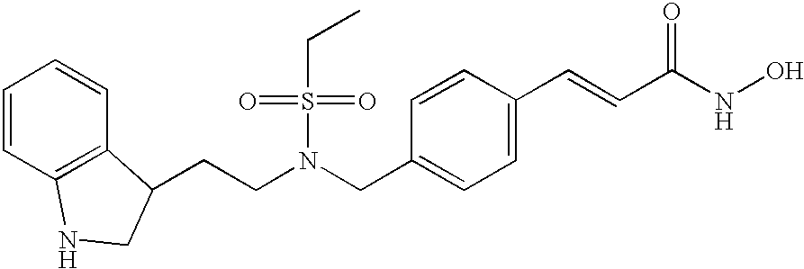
C(C1=CC=C(C=CC(NO)=O)C=C1)N(CCC1C2=C(C=CC=C2)NC1)S(CC)(=O)=O
